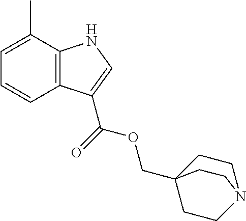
C1=C(C)C2=C(C=C1)C(C(=O)OCC13CCN(CC1)CC3)=CN2
